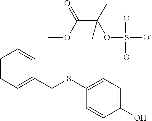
C1=CC=C(C[S+](C2=CC=C(O)C=C2)C)C=C1.COC(C(C)(OS([O-])(=O)=O)C)=O
